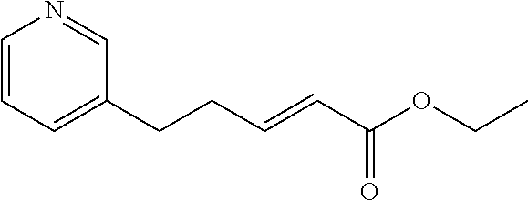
C1=CC=C(CCC=CC(OCC)=O)C=N1
